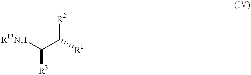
[R13NH]C(C([R1])[R2])[R3]
